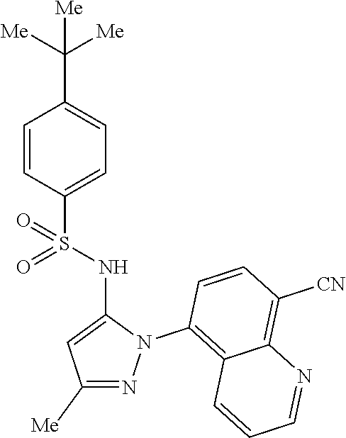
C1=CC(S(NC2=CC([Me])=NN2C2=C3C(=C([CN])C=C2)N=CC=C3)(=O)=O)=CC=C1C([Me])([Me])[Me]
